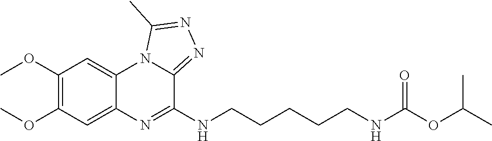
C1(OC)=C(OC)C=C2C(=C1)N1C(=NN=C1C)C(NCCCCCNC(OC(C)C)=O)=N2
